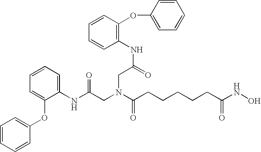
C1(NC(=O)CN(CC(NC2=C(OC3=CC=CC=C3)C=CC=C2)=O)C(=O)CCCCCC(NO)=O)=CC=CC=C1OC1=CC=CC=C1
